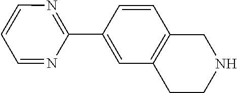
C1=CN=C(C2=CC3=C(C=C2)CNCC3)N=C1
